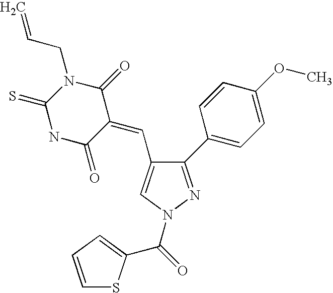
C1(C2=NN(C(=O)C3=CC=CS3)C=C2C=C2C(=O)N(CC=C)C(=S)NC2=O)=CC=C(OC)C=C1
